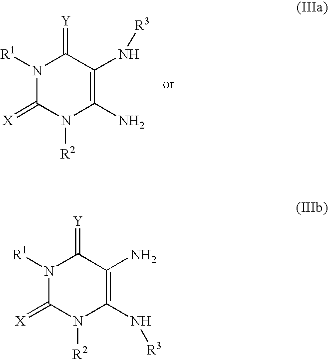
N1([R1])C(=[X])N([R2])C(N)=C(N[R3])C1=[Y].N1([R1])C(=[X])N([R2])C(N[R3])=C(N)C1=[Y]
